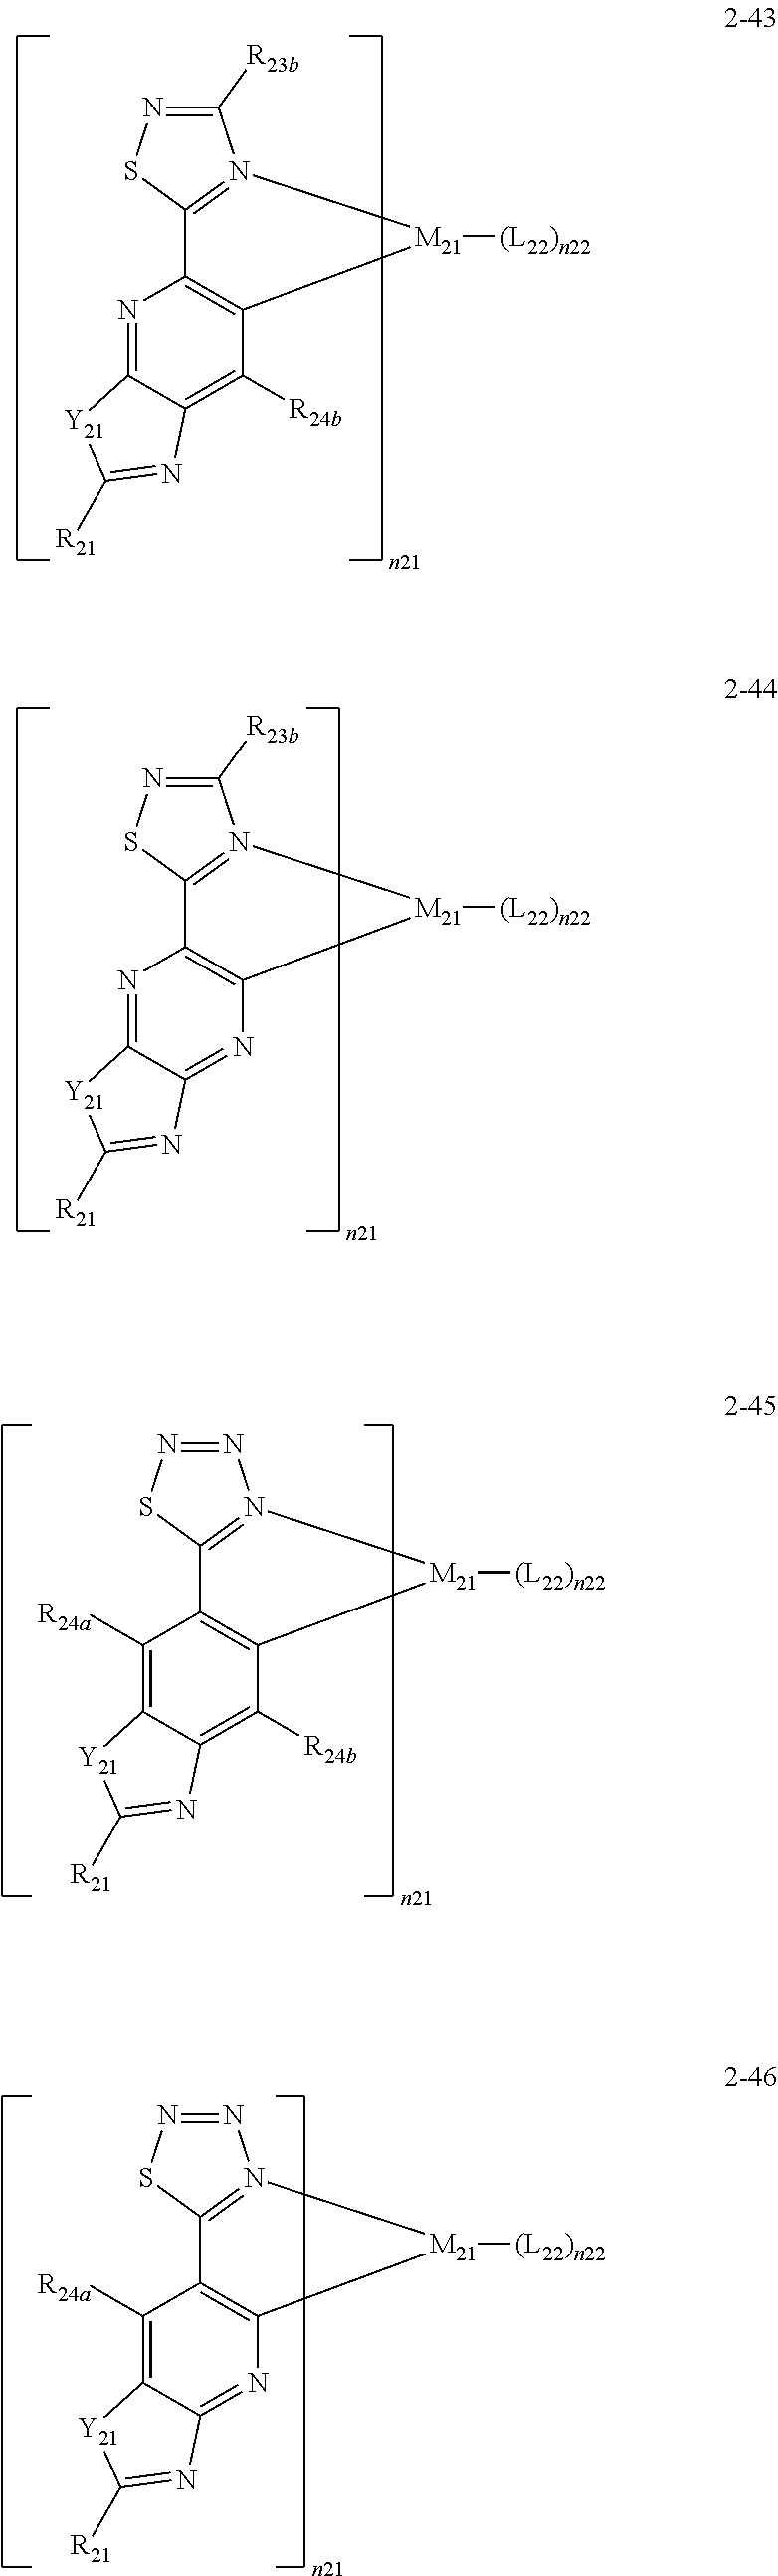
C1([R23b])=NSC2=N1[M21]([(L22)n22])C1=C2N=C2C(=C1[R24b])N=C([R21])[Y21]2.C1([R23b])=NSC2=N1[M21]([(L22)n22])C1=C2N=C2C(=N1)N=C([R21])[Y21]2.N1=NSC2=N1[M21]([(L22)n22])C1=C2C([R24a])=C2C(=C1[R24b])N=C([R21])[Y21]2.N1=NSC2=N1[M21]([(L22)n22])C1=C2C([R24a])=C2C(=N1)N=C([R21])[Y21]2
